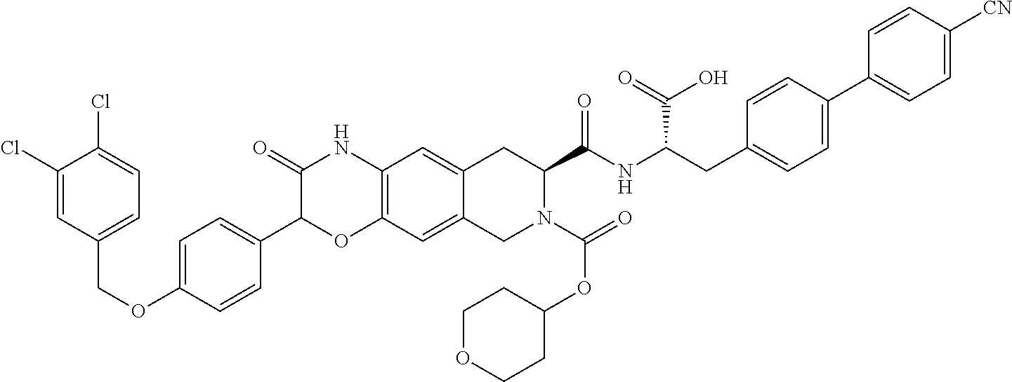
C1=C(OCC2=CC=C(Cl)C(Cl)=C2)C=CC(C2OC3=C(NC2=O)C=C2C(=C3)CN(C(OC3CCOCC3)=O)C(C(NC(CC3=CC=C(C4=CC=C([CN])C=C4)C=C3)C(=O)O)=O)C2)=C1
